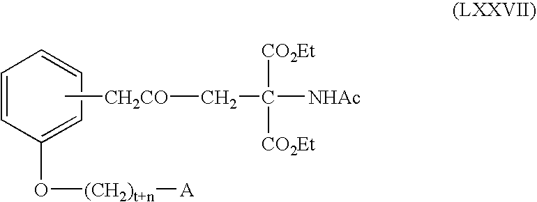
C1=CC(O[(CH2)t+n][A])=CC=C1.C[CH2CO]CC([CO2Et])([CO2Et])[NHAc]
